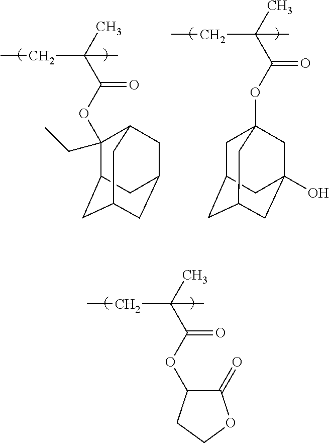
C1(CC)(OC(=O)C(C)(CC)C)C2CC3CC(CC1C3)C2.C1C2CC3CC(O)(CC1(OC(=O)C(C)(CC)C)C3)C2.O(C(=O)C(C)(CC)C)C1C(=O)OCC1
